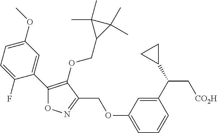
C1(C2=C(OCC3C(C)(C)C3(C)C)C(COC3=CC=CC(C(C4CC4)C[CO2H])=C3)=NO2)=CC(OC)=CC=C1F
